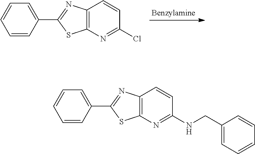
C1=CC=CC(C2=NC3=C(N=C(Cl)C=C3)S2)=C1.C1=CC=CC(C2=NC3=C(N=C(NCC4=CC=CC=C4)C=C3)S2)=C1
